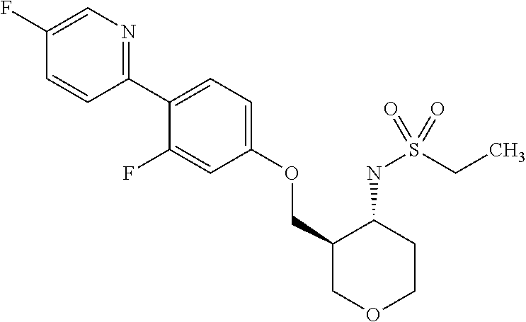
C1(F)=CN=C(C2=CC=C(OCC3COCCC3NS(CC)(=O)=O)C=C2F)C=C1
